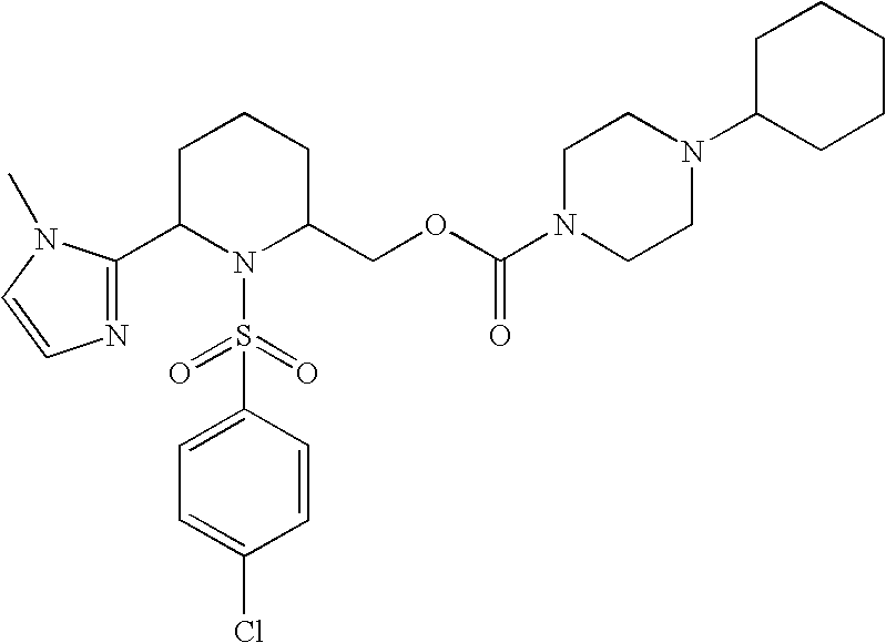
N1=C(C2N(S(=O)(=O)C3=CC=C(Cl)C=C3)C(COC(N3CCN(C4CCCCC4)CC3)=O)CCC2)N(C)C=C1
